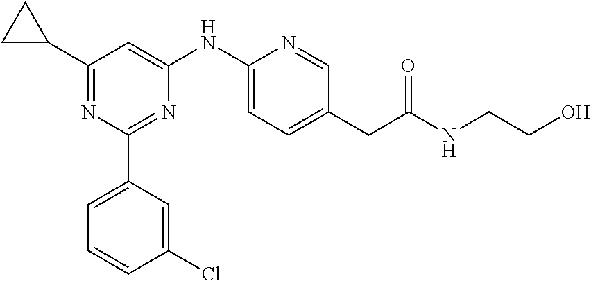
C1(C2CC2)=NC(C2=CC=CC(Cl)=C2)=NC(NC2=CC=C(CC(NCCO)=O)C=N2)=C1
